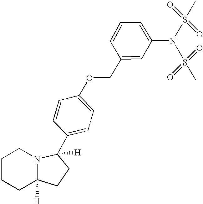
C1CCC2([H])N(C1)C([H])(C1=CC=C(OCC3=CC(N(S(C)(=O)=O)S(C)(=O)=O)=CC=C3)C=C1)CC2
